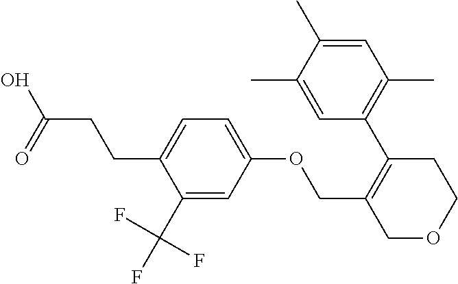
C(CCC1=CC=C(OCC2=C(C3=C(C)C=C(C)C(C)=C3)CCOC2)C=C1C(F)(F)F)(=O)O
